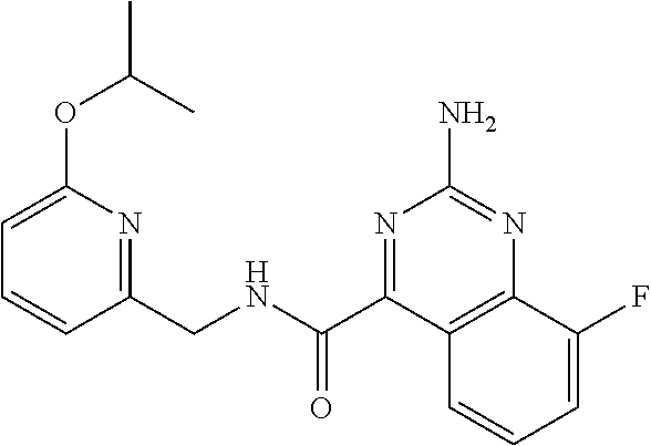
C1=C(OC(C)C)N=C(CNC(C2=NC(N)=NC3=C2C=CC=C3F)=O)C=C1
